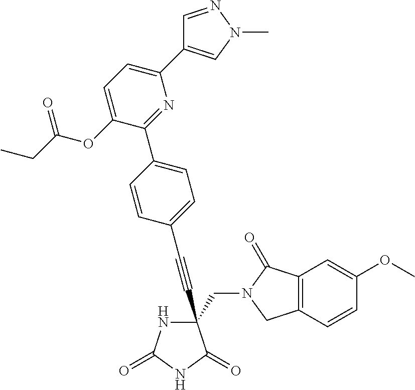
C(#CC1(CN2C(=O)C3=C(C2)C=CC(OC)=C3)NC(=O)NC1=O)C1=CC=C(C2=NC(C3=CN(C)N=C3)=CC=C2OC(CC)=O)C=C1
